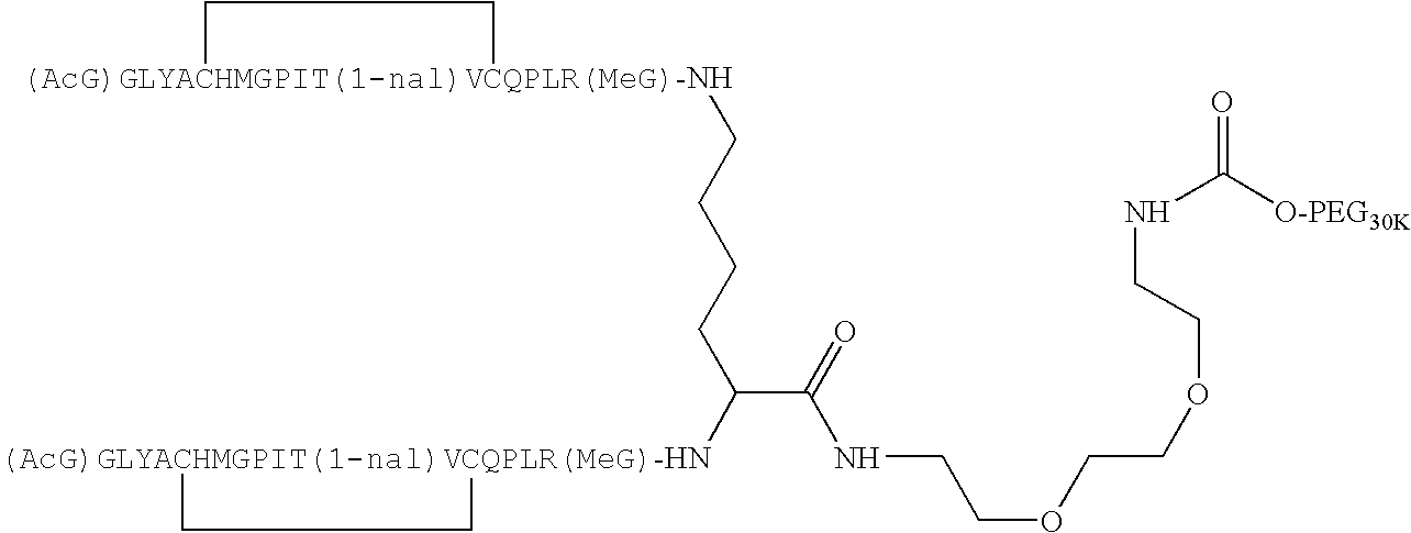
[(AcG)GLYACHMGPIT(1-nal)VCQPLR(MeG)-NH]1(CCCCC([(AcG)GLYACHMGPIT(1-nal)VCQPLR(MeG)-HN]2CC2)C(=O)NCCOCCOCCNC(=O)[O-PEG30K])CC1
